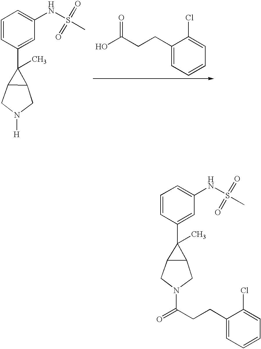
C1(CCC(O)=O)=CC=CC=C1Cl.C1=CC(C2(C)C3C2CN([H])C3)=CC(NS(C)(=O)=O)=C1.C1=CC(C2(C)C3C2CN(C(CCC2=CC=CC=C2Cl)=O)C3)=CC(NS(C)(=O)=O)=C1
